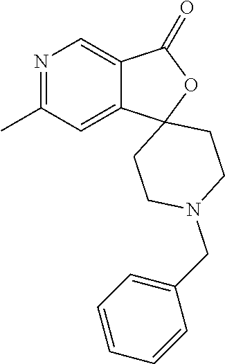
N1=C(C)C=C2C(=C1)C(=O)OC21CCN(CC2=CC=CC=C2)CC1
